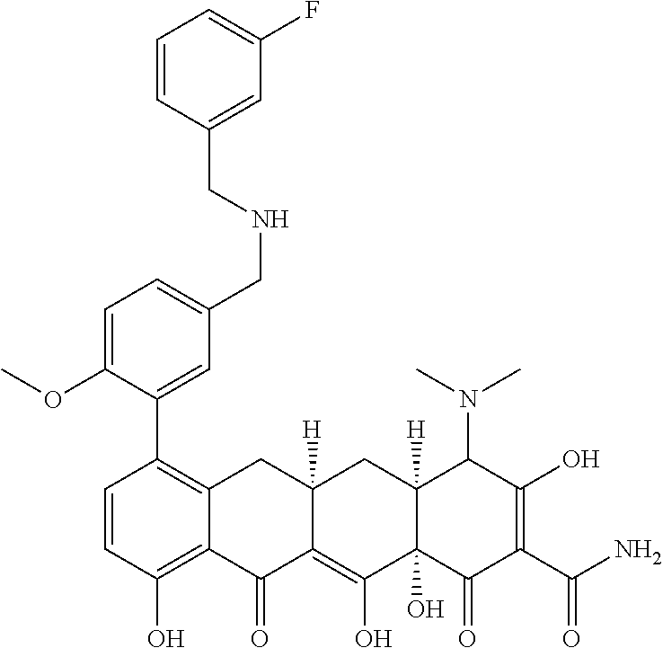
C1(C2=C3C(=C(O)C=C2)C(=O)C2=C(O)C4(O)C([H])(CC2([H])C3)C(N(C)C)C(O)=C(C(N)=O)C4=O)=CC(CNCC2=CC(F)=CC=C2)=CC=C1OC
